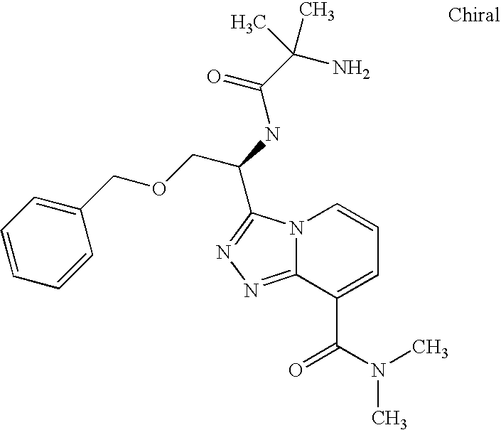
N12C(=NN=C1C(NC(C(N)(C)C)=O)COCC1=CC=CC=C1)C(C(N(C)C)=O)=CC=C2
